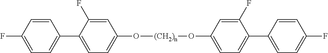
C1=C(F)C(C2=CC=C(F)C=C2)=CC=C1O[(CH2)n]OC1=CC=C(C2=CC=C(F)C=C2)C(F)=C1
